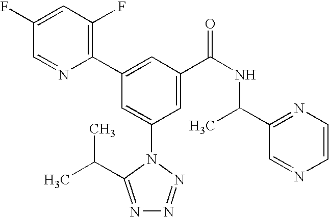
C1(C2=CC(C(NC(C3=NC=CN=C3)C)=O)=CC(N3C(C(C)C)=NN=N3)=C2)=C(F)C=C(F)C=N1
